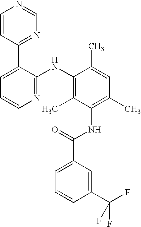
N1=C(NC2=C(C)C(NC(C3=CC=CC(C(F)(F)F)=C3)=O)=C(C)C=C2C)C(C2=NC=NC=C2)=CC=C1
